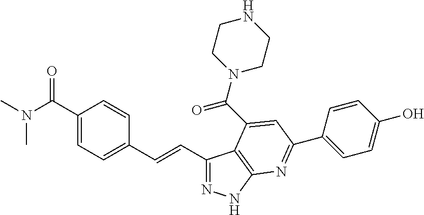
C1(C=CC2=CC=C(C(N(C)C)=O)C=C2)=NNC2=C1C(C(N1CCNCC1)=O)=CC(C1=CC=C(O)C=C1)=N2
